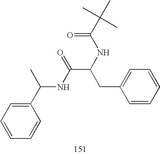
C1(C(C)NC(C(NC(C(C)(C)C)=O)CC2=CC=CC=C2)=O)=CC=CC=C1
